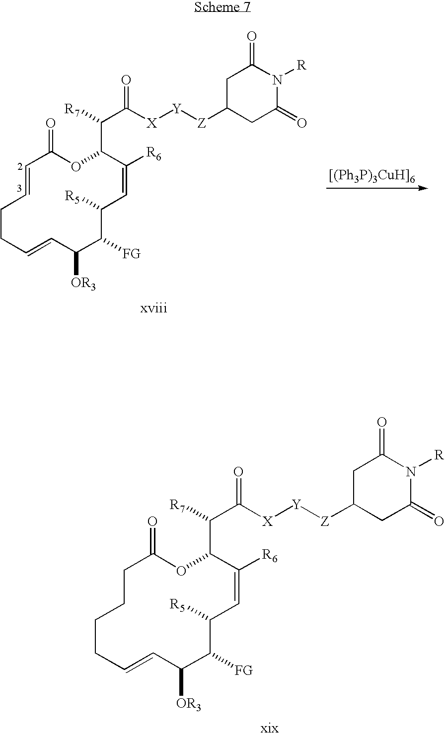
[R7]C(C1C([R6])=CC([R5])C([FG])C([OR3])C=CCCC=CC(=O)O1)C(=O)[X][Y][Z]C1CC(=O)N([R])C(=O)C1.[R7]C(C1C([R6])=CC([R5])C([FG])C([OR3])C=CCCCCC(=O)O1)C(=O)[X][Y][Z]C1CC(=O)N([R])C(=O)C1
